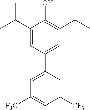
C1(C(C)C)=CC(C2=CC([F3C])=CC([CF3])=C2)=CC(C(C)C)=C1O
